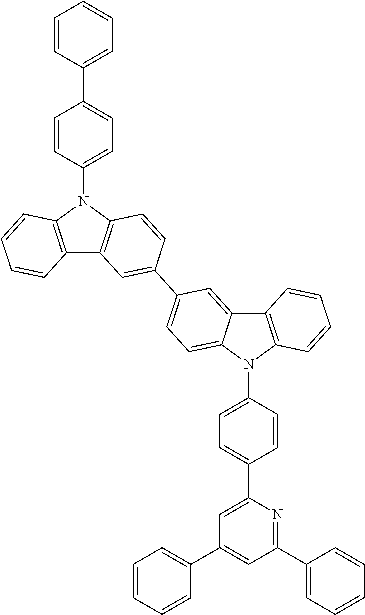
C1=CC(C2=CC=C(N3C4=C(C5=C3C=CC(C3=CC=C6C(=C3)C3=C(N6C6=CC=C(C7=CC(C8=CC=CC=C8)=CC(C8=CC=CC=C8)=N7)C=C6)C=CC=C3)=C5)C=CC=C4)C=C2)=CC=C1
